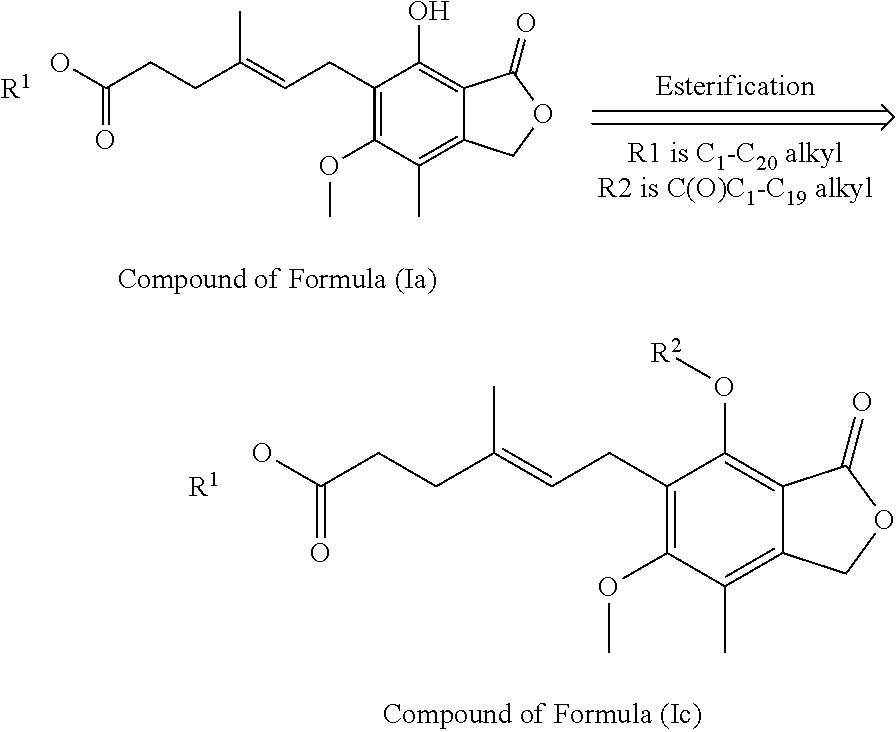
OC(CCC(=CCC1=C(OC)C(C)=C2C(=C1O)C(=O)OC2)C)=O.[R1].OC(CCC(=CCC1=C(OC)C(C)=C2C(=C1O[R2])C(=O)OC2)C)=O.[R1]
